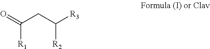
C([R1])(CC([R3])[R2])=O
